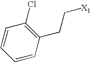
C1=CC(CC[X1])=C(Cl)C=C1
